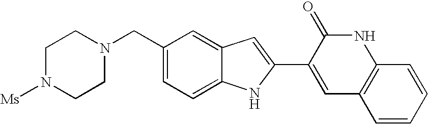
C1N([Ms])CCN(CC2=CC=C3C(=C2)C=C(C2=CC4=C(NC2=O)C=CC=C4)N3)C1
